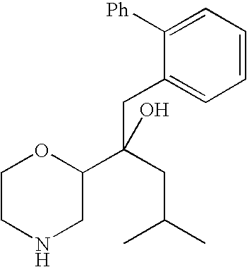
C1=CC=C([Ph])C(CC(CC(C)C)(O)C2OCCNC2)=C1
